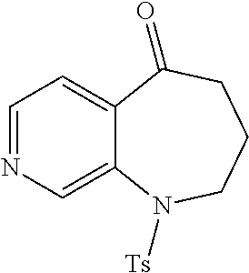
C1=NC=C2C(=C1)C(=O)CCCN2[Ts]
